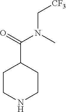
C1C(C(=O)N(C[CF3])C)CCNC1
